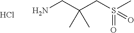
NCC(CS(C)(=O)=O)(C)C.Cl
